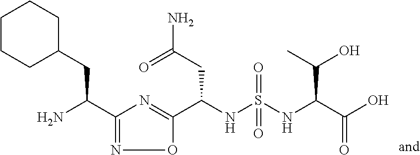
C(NS(NC(C(O)=O)C(O)C)(=O)=O)(C1=NC(C(N)CC2CCCCC2)=NO1)CC(=O)N
